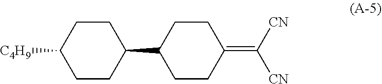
C1CC(C2CCC(=C([CN])[CN])CC2)CCC1[C4H9]
